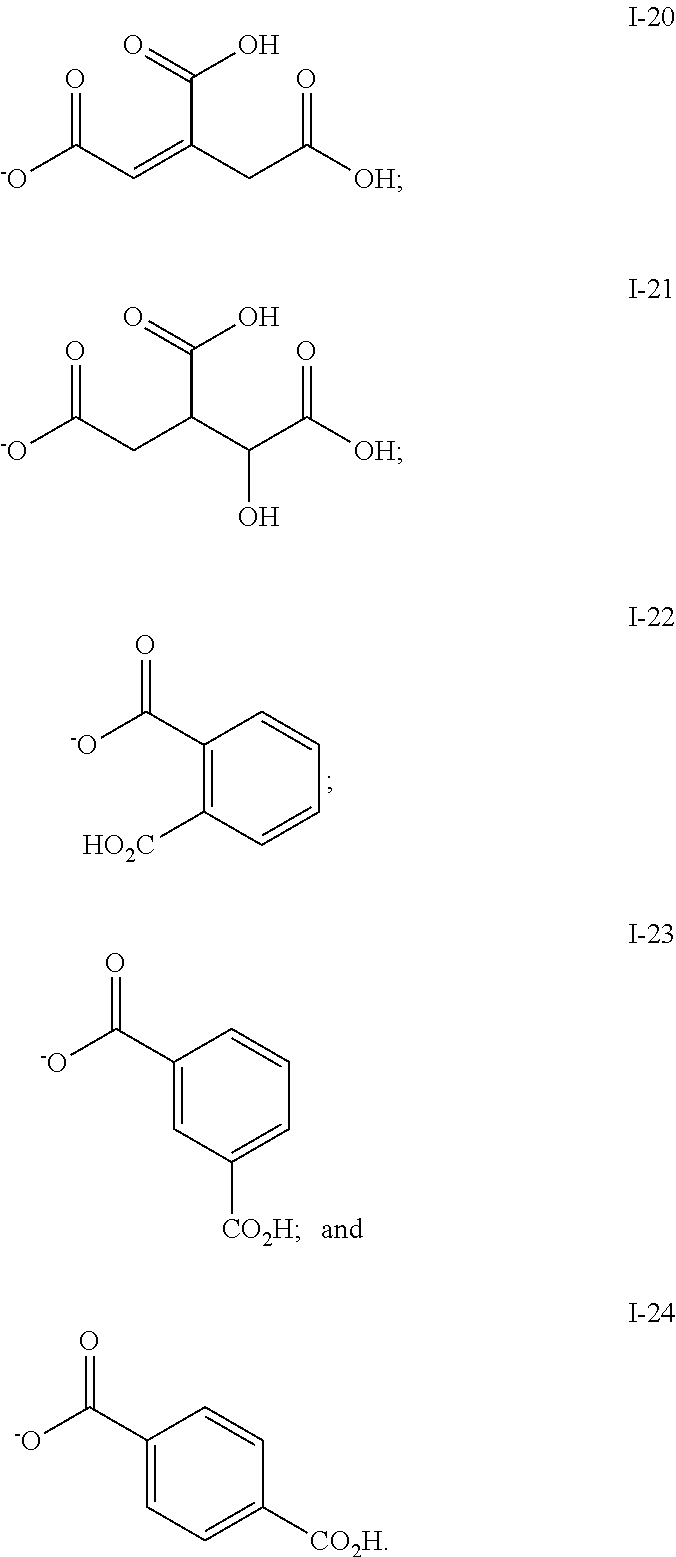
[-O]C(C1=C([HO2C])C=CC=C1)=O.[-O]C(C1=CC([CO2H])=CC=C1)=O.[-O]C(C=C(CC([OH])=O)C(O)=O)=O.[-O]C(CC(C(C([OH])=O)O)C(O)=O)=O.[-O]C(C1=CC=C([CO2H])C=C1)=O
